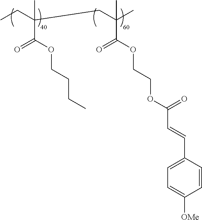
C(C(OCCCC)=O)(CC)(C)CC(C(OCCOC(C=CC1=CC=C([OMe])C=C1)=O)=O)(C)C
